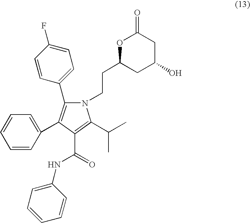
C1=CC(C2=C(C3=CC=CC=C3)C(C(=O)NC3=CC=CC=C3)=C(C(C)C)N2CCC2CC(O)CC(=O)O2)=CC=C1F
